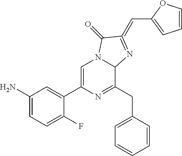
C1(N)=CC=C(F)C(C2=CN3C(C(CC4=CC=CC=C4)=N2)N=C(=CC2=CC=CO2)C3=O)=C1
